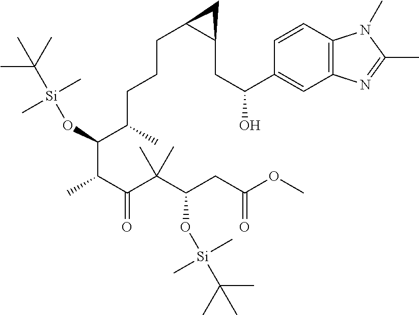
C(C(C(C(C(CC(OC)=O)O[Si](C(C)(C)C)(C)C)(C)C)=O)C)(C(CCCC1C(CC(O)C2=CC3=C(C=C2)N(C)C(C)=N3)C1)C)O[Si](C(C)(C)C)(C)C
